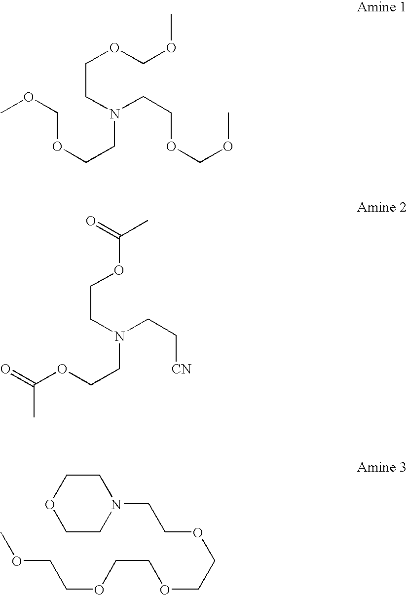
COCOCCN(CCOCOC)CCOCOC.O=C(C)OCCN(CCOC(=O)C)CC[CN].C1CN(CCOCCOCCOCCOC)CCO1
